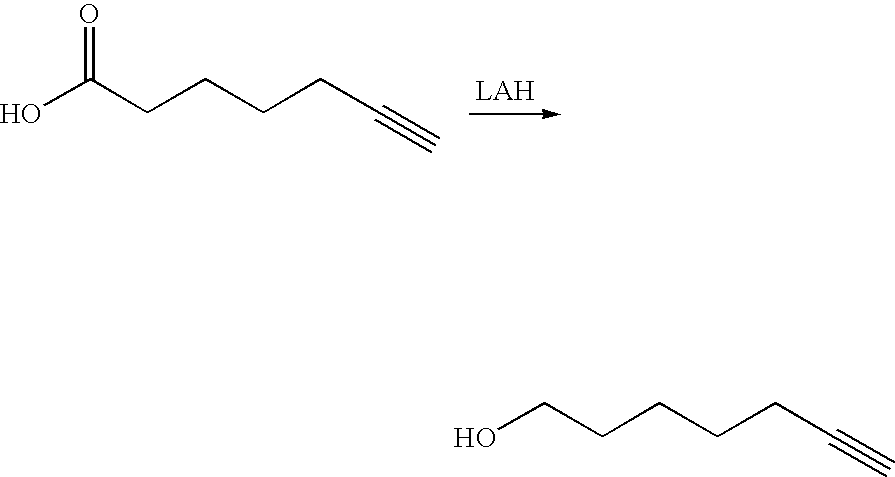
OC(CCCCC#C)=O.OCCCCCC#C
